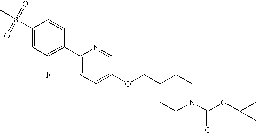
S(C1=CC(F)=C(C2=CC=C(OCC3CCN(C(=O)OC(C)(C)C)CC3)C=N2)C=C1)(C)(=O)=O
